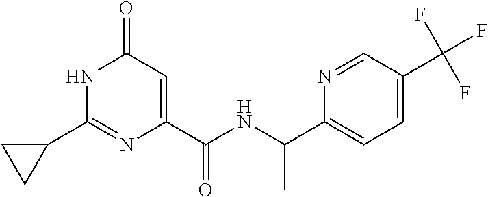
C1(=O)C=C(C(NC(C2=CC=C(C(F)(F)F)C=N2)C)=O)N=C(C2CC2)N1
